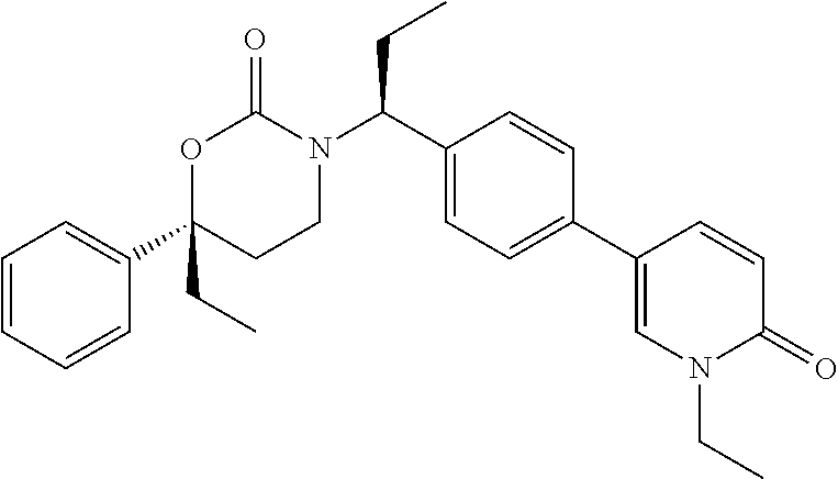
C1=CC=CC(C2(CC)CCN(C(C3=CC=C(C4=CN(CC)C(=O)C=C4)C=C3)CC)C(=O)O2)=C1
